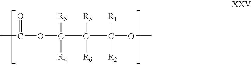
CC(OC(C(C(OC)([R1])[R2])([R5])[R6])([R3])[R4])=O
